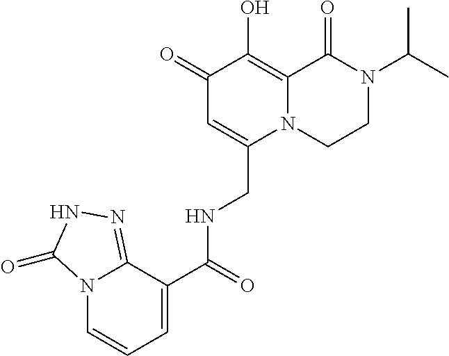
N1(C(C)C)CCN2C(=C(O)C(=O)C=C2CNC(C2=CC=CN3C2=NNC3=O)=O)C1=O
